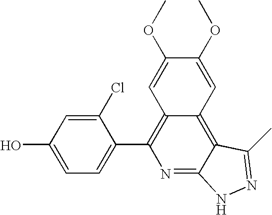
C1=C(O)C=C(Cl)C(C2=C3C(=C4C(=N2)NN=C4C)C=C(OC)C(OC)=C3)=C1
